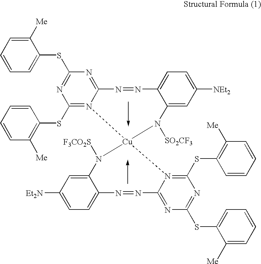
C1=CC([Me])=C(SC2=N3C(=NC(SC4=CC=CC=C4[Me])=N2)N=NC2=CC=C([NEt2])C=C2N([SO2CF3])[Cu]32N3=C(SC4=C([Me])C=CC=C4)N=C(SC4=CC=CC=C4[Me])N=C3N=NC3=CC=C([Et2N])C=C3N2[F3CO2S])C=C1
